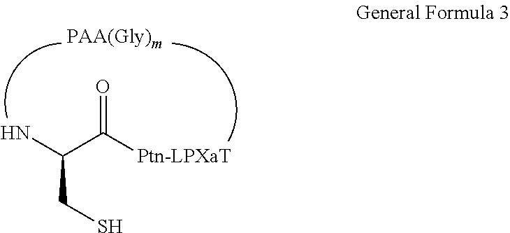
C(C([Ptn-LPXaT])=O)(N)CS
